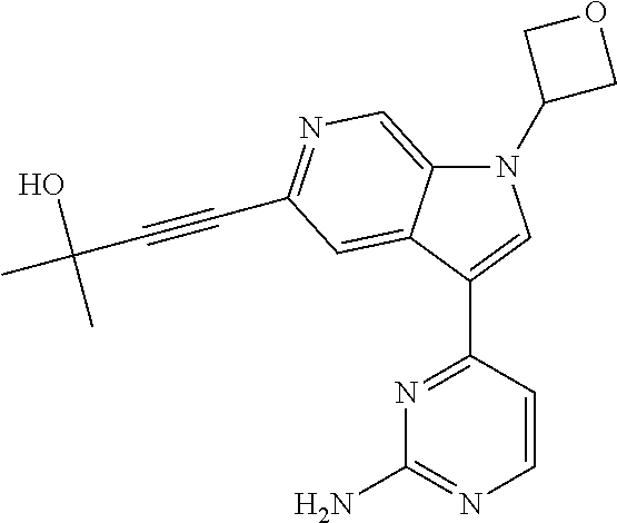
N1(C2COC2)C2=CN=C(C#CC(C)(O)C)C=C2C(C2=NC(N)=NC=C2)=C1
